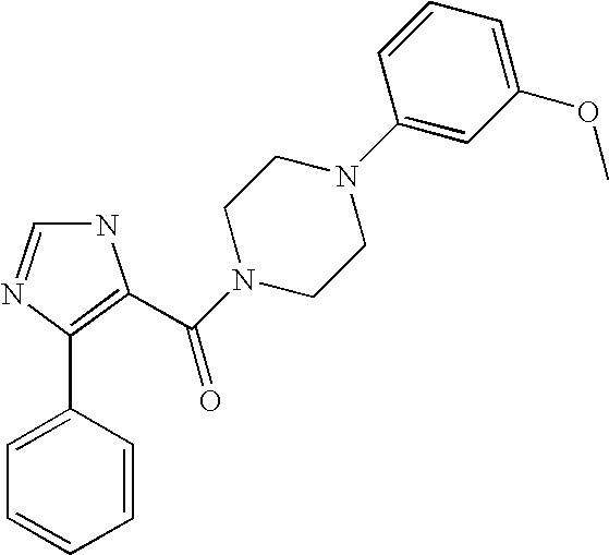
N1C=NC(C2=CC=CC=C2)=C1C(N1CCN(C2=CC(OC)=CC=C2)CC1)=O
